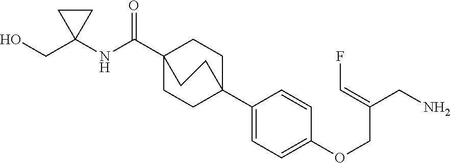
C1(C23CCC(C(NC4(CO)CC4)=O)(CC2)CC3)=CC=C(OCC(CN)=CF)C=C1
